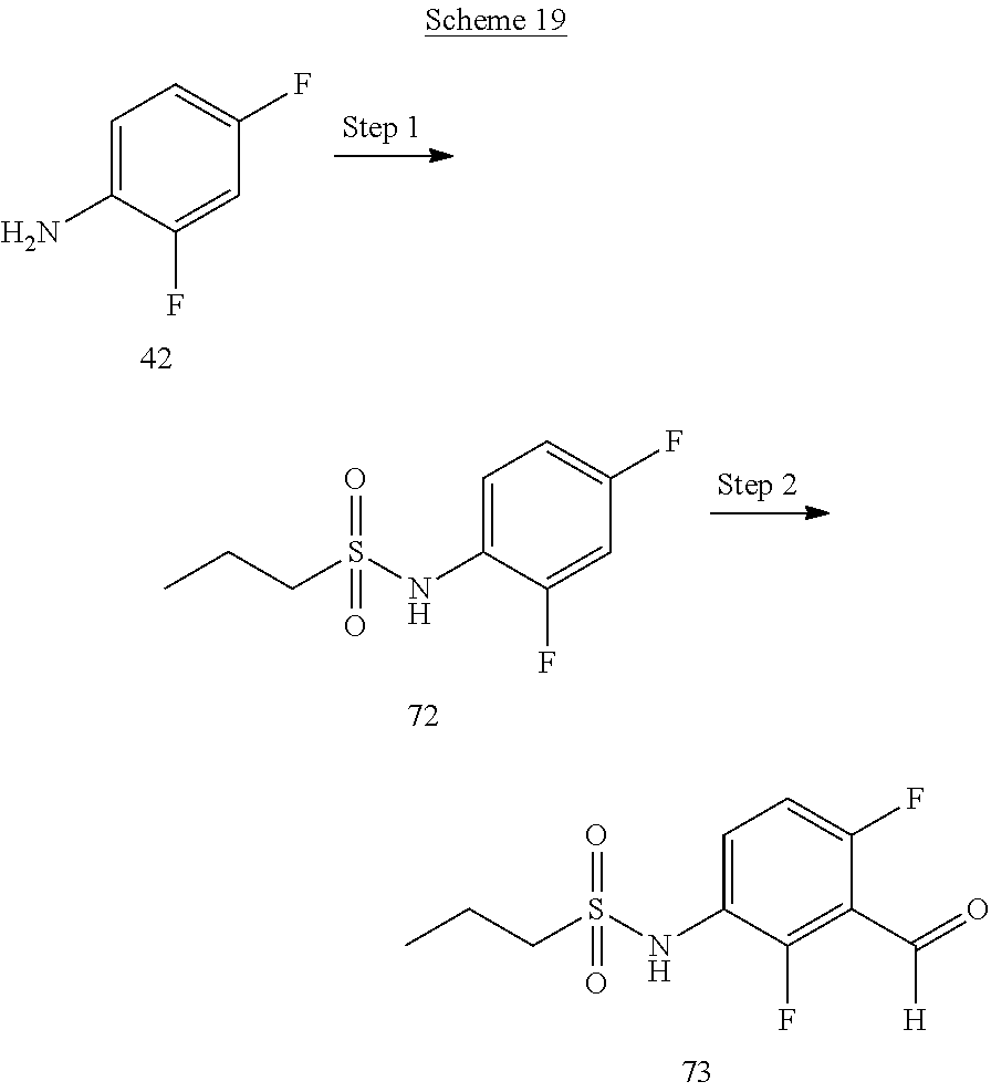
C1=C(N)C(F)=CC(F)=C1.C1=C(NS(=O)(CCC)=O)C(F)=CC(F)=C1.C1=C(NS(=O)(CCC)=O)C(F)=C(C(=O)[H])C(F)=C1
